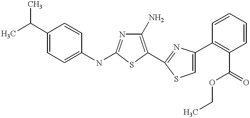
C1(N)=C(C2=NC(C3=C(C(OCC)=O)C=CC=C3)=CS2)SC(NC2=CC=C(C(C)C)C=C2)=N1
